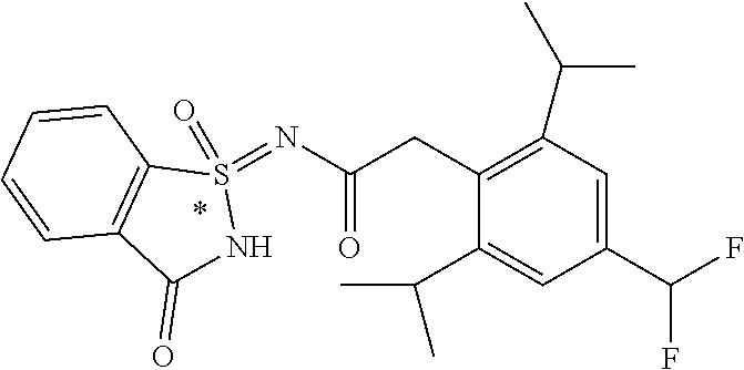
C1(C(F)F)=CC(C(C)C)=C(CC(=O)N=S2(=O)C3=C(C(=O)N2)C=CC=C3)C(C(C)C)=C1
